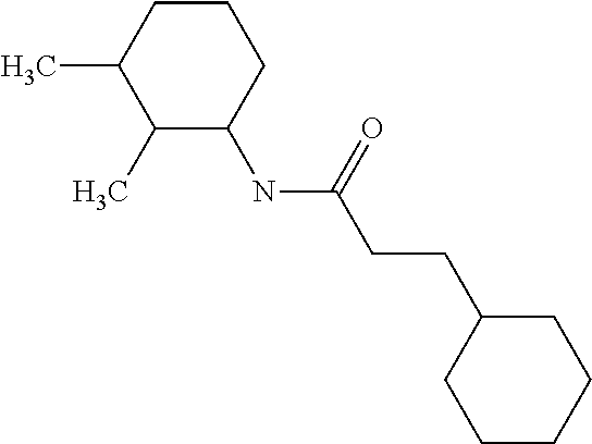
C1(C)C(NC(=O)CCC2CCCCC2)CCCC1C
